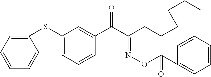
C1=CC=CC(SC2=CC=CC(C(C(CCCCCC)=NOC(C3=CC=CC=C3)=O)=O)=C2)=C1
